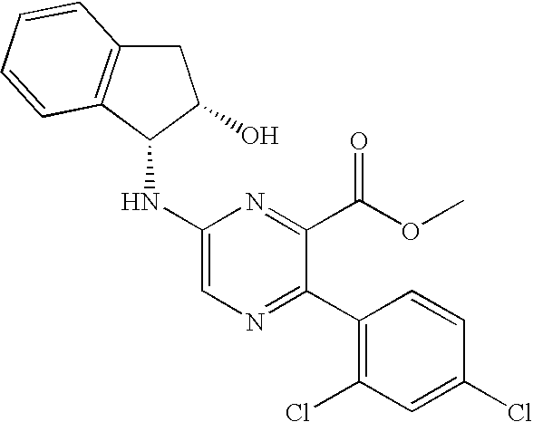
C1(C2=C(Cl)C=C(Cl)C=C2)=NC=C(NC2C(O)CC3=C2C=CC=C3)N=C1C(OC)=O
